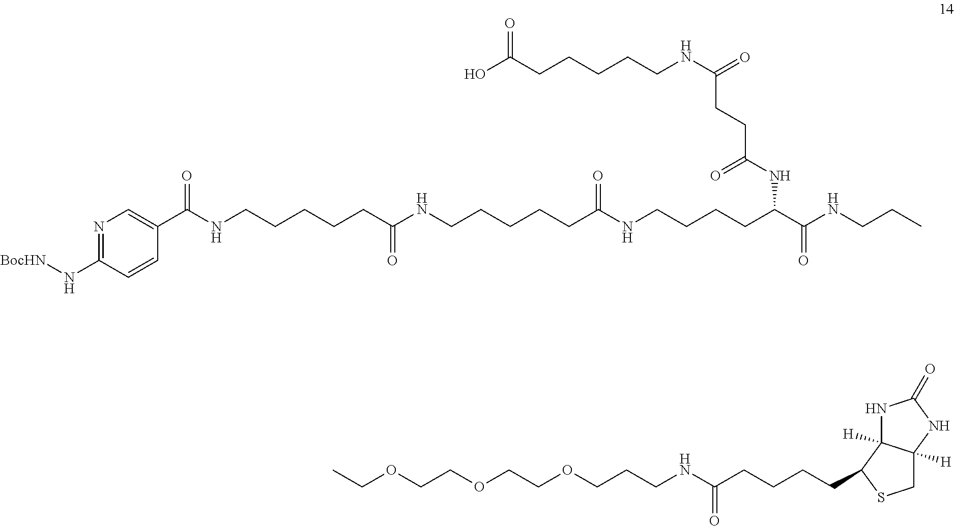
C(CCC(NC(C(NCCC)=O)CCCCNC(CCCCCNC(CCCCCNC(C1=CN=C(N[BocHN])C=C1)=O)=O)=O)=O)(NCCCCCC(O)=O)=O.O(CCOCCCNC(CCCCC1SCC2([H])C1([H])NC(=O)N2)=O)CCOCC
